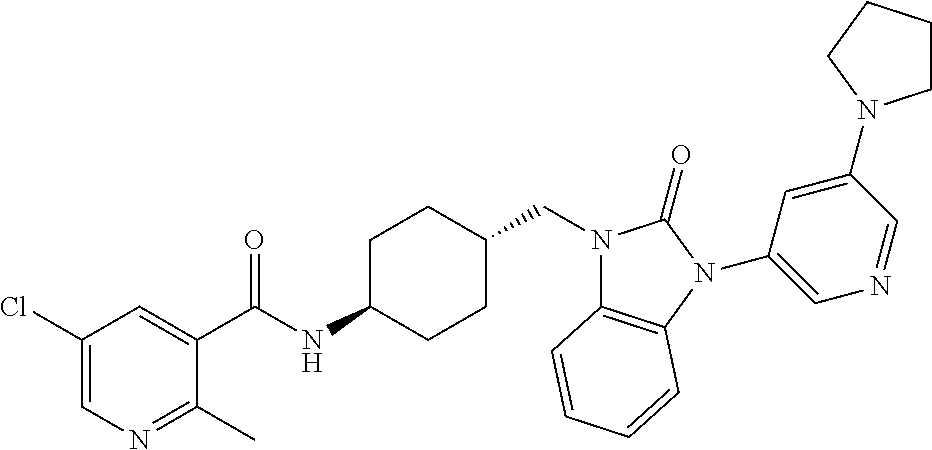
C1(Cl)=CN=C(C)C(C(NC2CCC(CN3C4=C(N(C5=CN=CC(N6CCCC6)=C5)C3=O)C=CC=C4)CC2)=O)=C1
